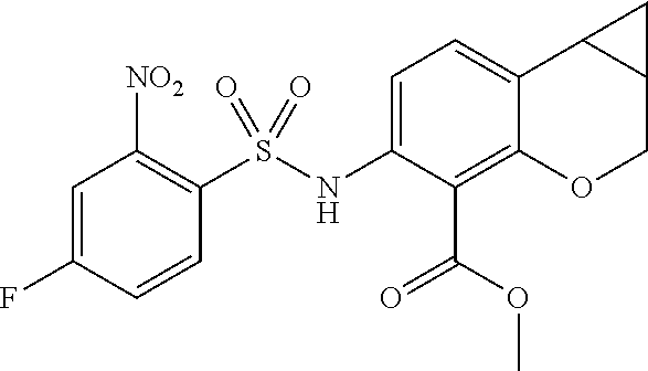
C1=C(NS(C2=C([NO2])C=C(F)C=C2)(=O)=O)C(C(=O)OC)=C2C(=C1)C1C(CO2)C1
